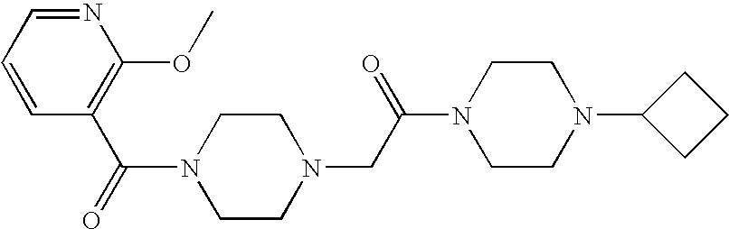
N1(C(=O)C2=C(OC)N=CC=C2)CCN(CC(N2CCN(C3CCC3)CC2)=O)CC1
